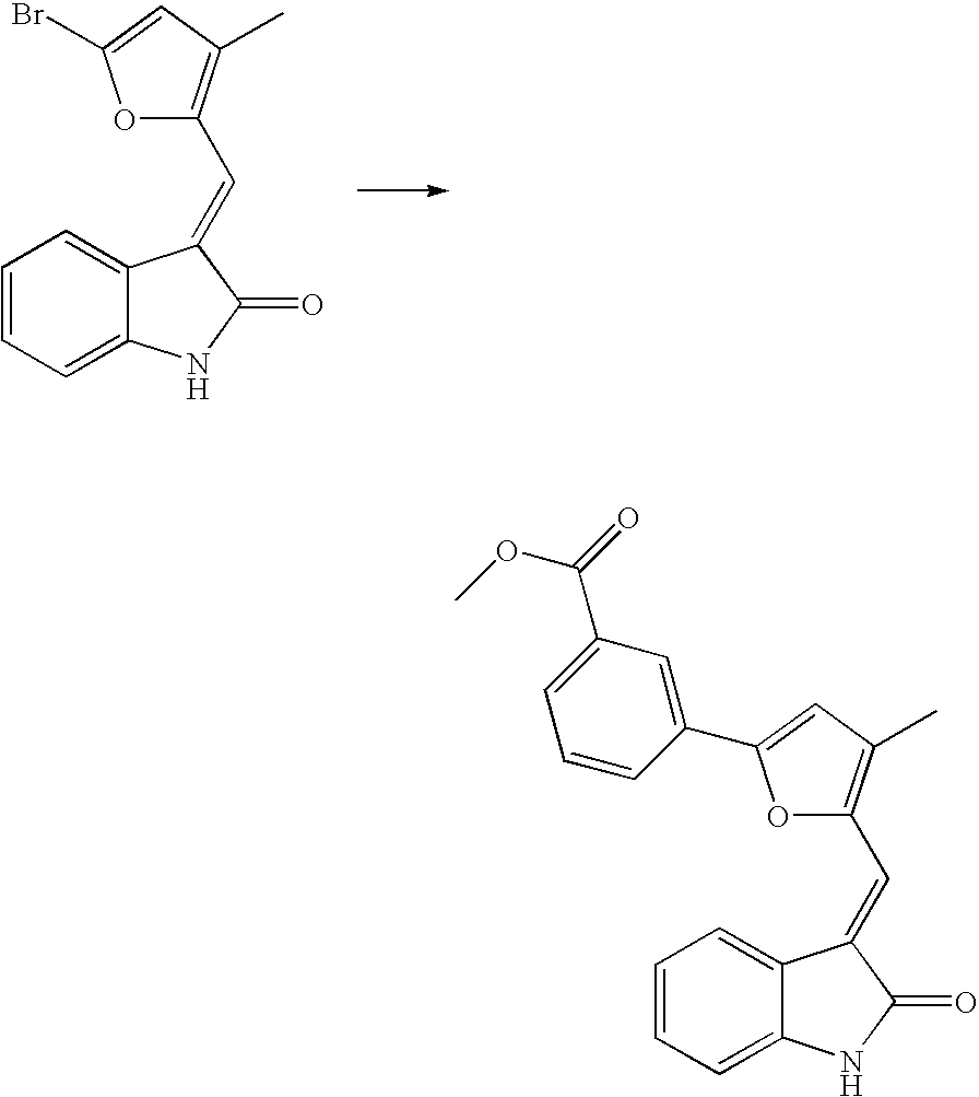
C12=CC=CC=C1NC(=O)C2=CC1=C(C)C=C(Br)O1.C12=CC=CC=C1NC(=O)C2=CC1=C(C)C=C(C2=CC(C(=O)OC)=CC=C2)O1
